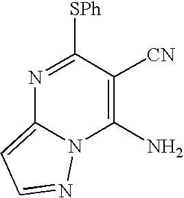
N1=C([SPh])C([CN])=C(N)N2C1=CC=N2
